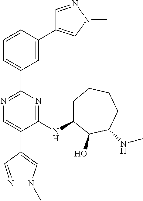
N1=C(C2=CC=CC(C3=CN(C)N=C3)=C2)N=C(NC2CCCCC(NC)C2O)C(C2=CN(C)N=C2)=C1
